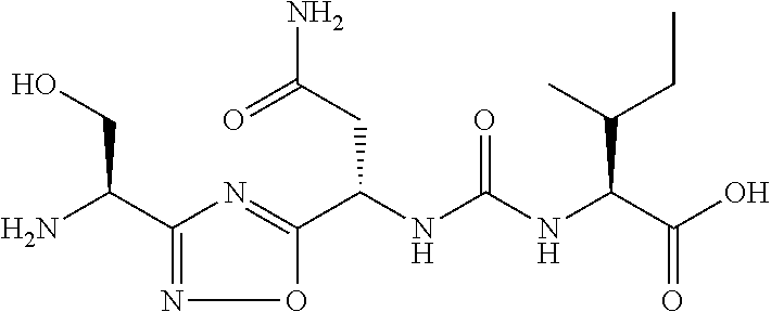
C1(C(N)CO)=NOC(C(NC(NC(C(O)=O)C(CC)C)=O)CC(N)=O)=N1
